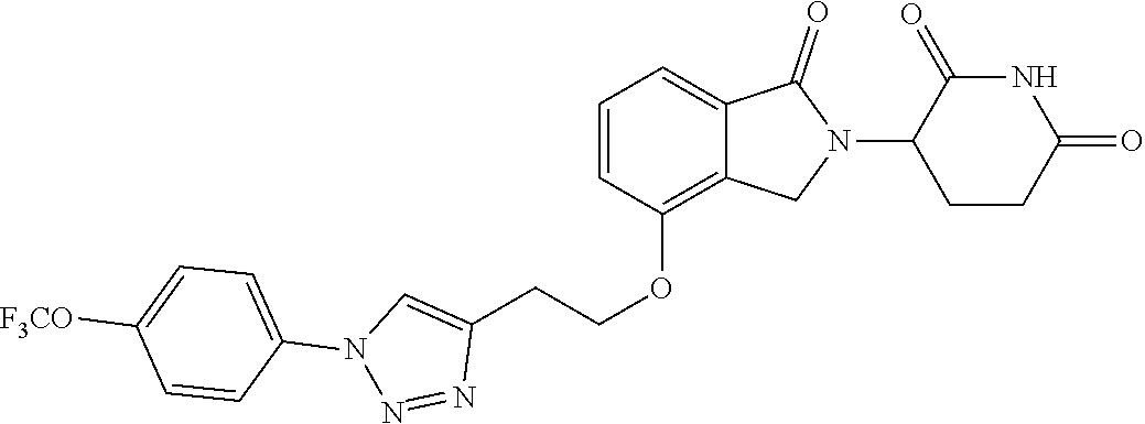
C1(OCCC2=CN(C3=CC=C([F3CO])C=C3)N=N2)=C2C(=CC=C1)C(=O)N(C1CCC(=O)NC1=O)C2
